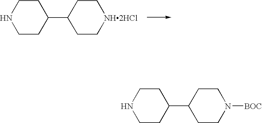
N1CCC(C2CC[NH2HCl]CC2)CC1.N1CCC(C2CCN([BOC])CC2)CC1
